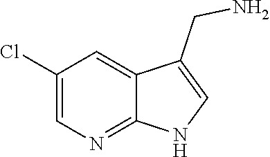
C12=CC(Cl)=CN=C1NC=C2CN
